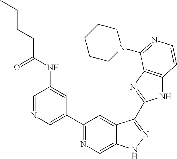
C1=NC=C(C2=NC=C3C(=C2)C(C2=NC4=C(N2)C=CN=C4N2CCCCC2)=NN3)C=C1NC(CCCC)=O
